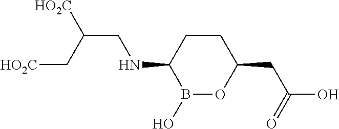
C1CC(NCC([HO2C])C[HO2C])B(O)OC1CC(O)=O
